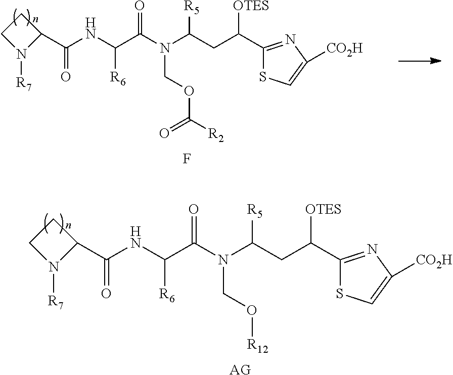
C1(C(CC(N(C(C(NC(C2CCN2[R7])=O)[R6])=O)CO[R12])[R5])[OTES])=NC([CO2H])=CS1.[AG].F.C1(C(CC(N(C(C(NC(C2CCN2[R7])=O)[R6])=O)COC([R2])=O)[R5])[OTES])=NC([CO2H])=CS1
